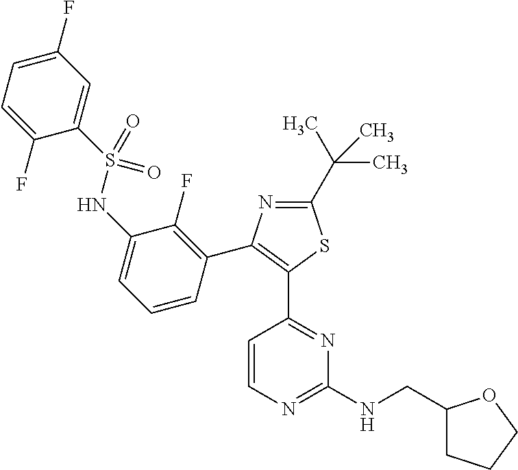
N1=C(C(C)(C)C)SC(C2=NC(NCC3CCCO3)=NC=C2)=C1C1=C(F)C(NS(C2=CC(F)=CC=C2F)(=O)=O)=CC=C1
